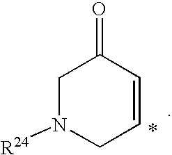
C1N([R24])CC=CC1=O
